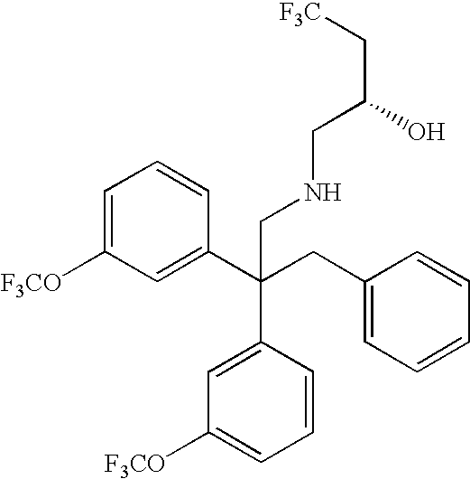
C1(C(CC2=CC=CC=C2)(CNCC(O)C[F3C])C2=CC([F3CO])=CC=C2)=CC([F3CO])=CC=C1
